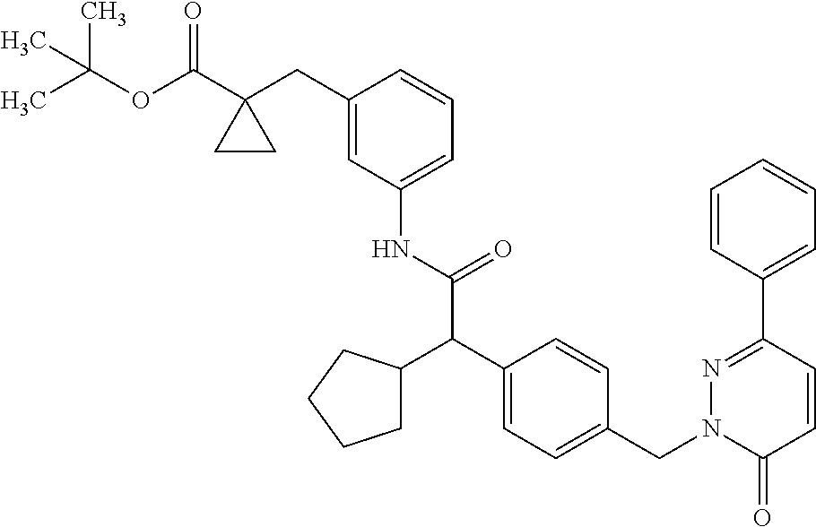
C1=CC(C2=NN(CC3=CC=C(C(C(NC4=CC=CC(CC5(C(OC(C)(C)C)=O)CC5)=C4)=O)C4CCCC4)C=C3)C(=O)C=C2)=CC=C1
